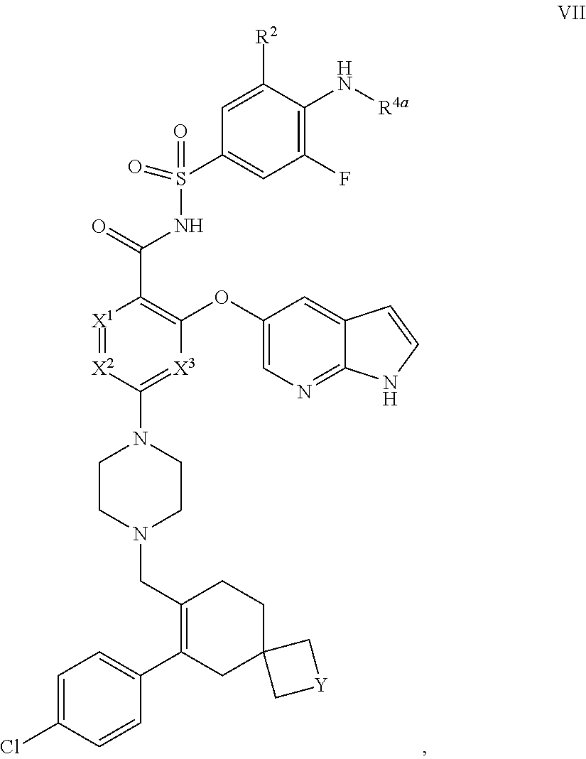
[X1]1=[X2]C(N2CCN(CC3=C(C4=CC=C(Cl)C=C4)CC4(CC3)C[Y]C4)CC2)=[X3]C(OC2=CN=C3C(=C2)C=CN3)=C1C(=O)NS(C1=CC(F)=C(N[R4a])C([R2])=C1)(=O)=O
